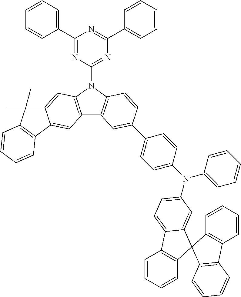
C1(C2=CC=CC=C2)=NC(N2C3=C(C4=C2C=C2C(=C4)C4=C(C2(C)C)C=CC=C4)C=C(C2=CC=C(N(C4=CC=CC=C4)C4=CC=C5C6=C(C=CC=C6)C6(C5=C4)C4=C(C=CC=C4)C4=C6C=CC=C4)C=C2)C=C3)=NC(C2=CC=CC=C2)=N1
